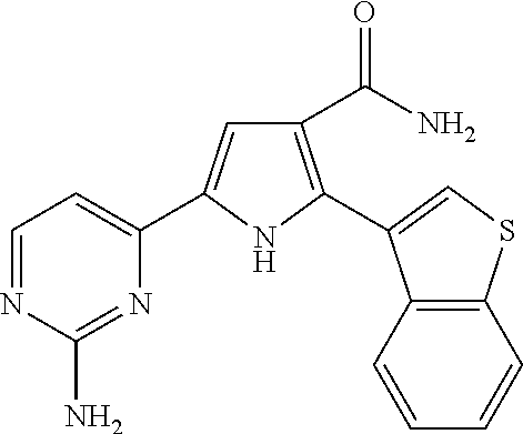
C1(C(=O)N)=C(C2=CSC3=C2C=CC=C3)NC(C2=CC=NC(N)=N2)=C1
